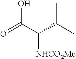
OC(=O)C(C(C)C)[NHCO2Me]
